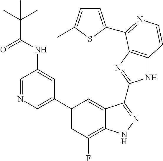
C1=C(C2=CC(F)=C3C(=C2)C(C2=NC4=C(N2)C=CN=C4C2=CC=C(C)S2)=NN3)C=C(NC(=O)C(C)(C)C)C=N1
